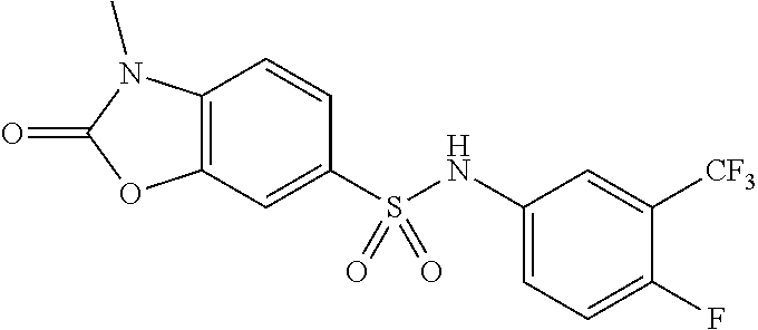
C1=CC2=C(C=C1S(NC1=CC=C(F)C([CF3])=C1)(=O)=O)OC(=O)N2C
